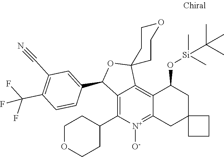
C1OCCC(C2=C3C(=C4C(=[N+]2[O-])CC2(CC4O[Si](C)(C)C(C)(C)C)CCC2)C2(OC3C3=CC(C#N)=C(C(F)(F)F)C=C3)CCOCC2)C1
